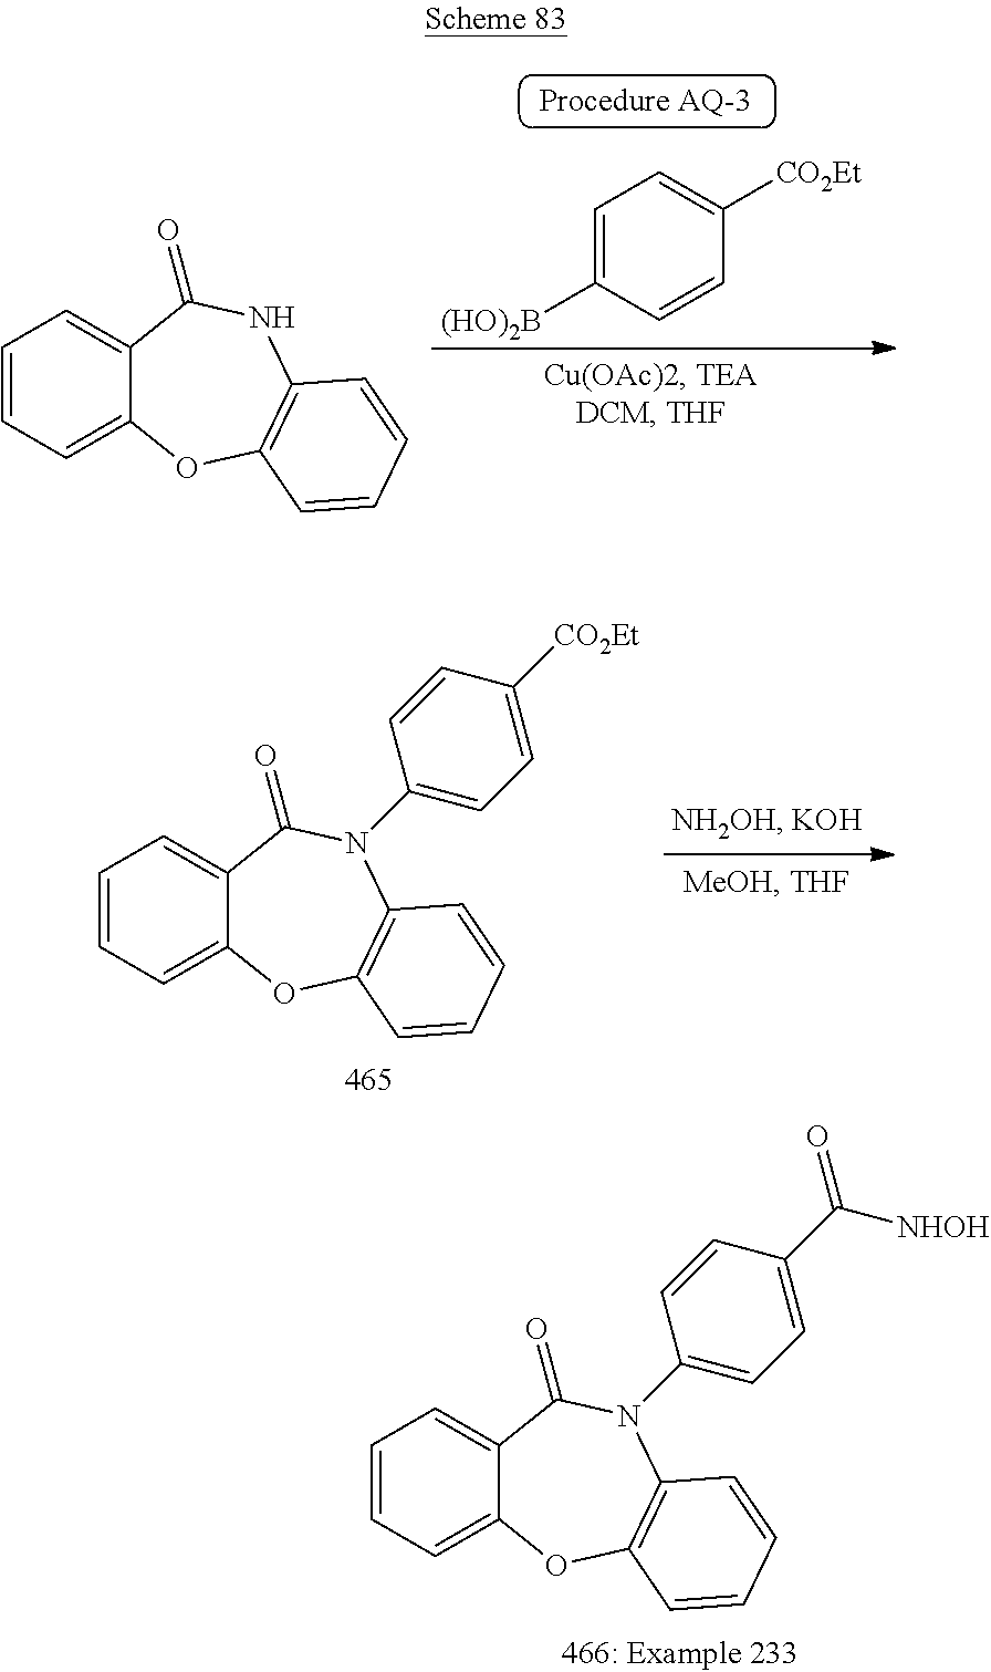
C1=CC=C2C(=C1)C(=O)NC1=C(O2)C=CC=C1.C1=C([(HO)2B])C=CC([CO2Et])=C1.C1=CC=C2C(=C1)C(=O)N(C1=CC=C([CO2Et])C=C1)C1=C(O2)C=CC=C1.C1=CC=C2C(=C1)C(=O)N(C1=CC=C(C(=O)[NHOH])C=C1)C1=C(O2)C=CC=C1
